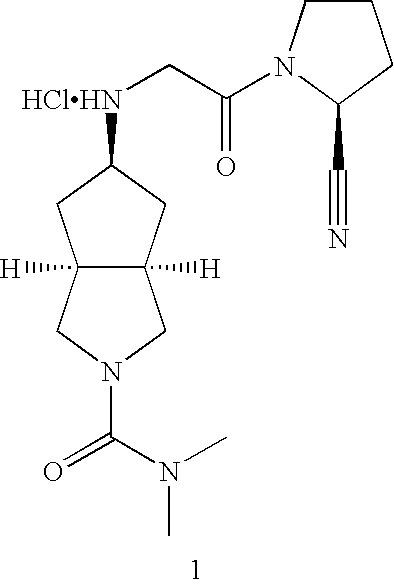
C12([H])C([H])(CC([HClHN]CC(=O)N3CCCC3C#N)C1)CN(C(N(C)C)=O)C2
